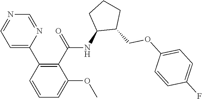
C1(C2=C(C(=O)NC3C(COC4=CC=C(F)C=C4)CCC3)C(OC)=CC=C2)=CC=NC=N1
